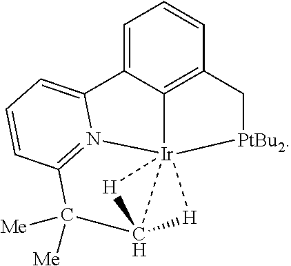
C1=C2C3=C(C=C1)C[PtBu2][Ir]3145N3=C(C=CC=C23)C([Me])([Me])C1([H]4)[H]5
